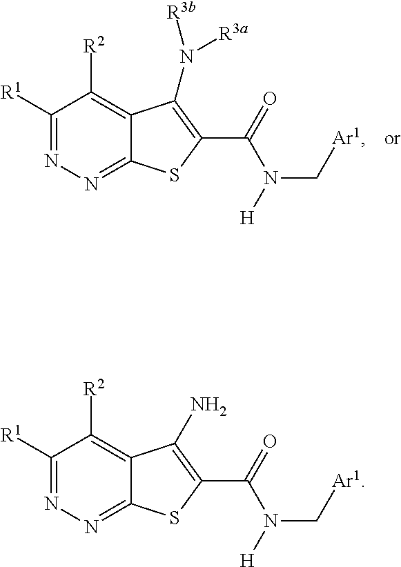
C1([R1])=NN=C2C(=C1[R2])C(N([R3a])[R3b])=C(C(N(C[Ar1])[H])=O)S2.C1([R1])=NN=C2C(=C1[R2])C(N)=C(C(N(C[Ar1])[H])=O)S2
